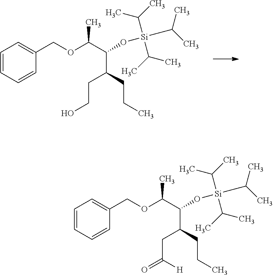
C1=CC=CC(COC(C(O[Si](C(C)C)(C(C)C)C(C)C)C(CCO)CCC)C)=C1.C1=CC=CC(COC(C(O[Si](C(C)C)(C(C)C)C(C)C)C(CC(=O)[H])CCC)C)=C1
